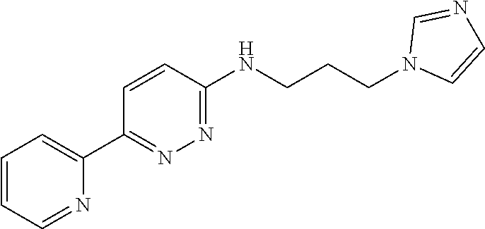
C1=CC=NC(C2=NN=C(NCCCN3C=CN=C3)C=C2)=C1
